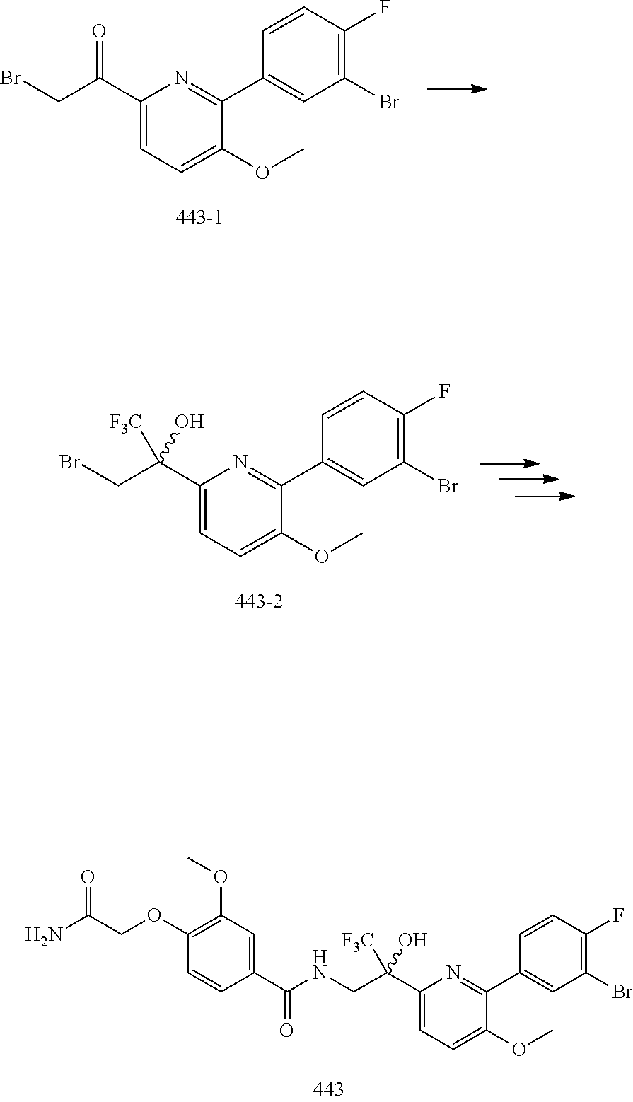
C1(C(CBr)=O)=CC=C(OC)C(C2=CC(Br)=C(F)C=C2)=N1.C1(C(CBr)(O)[F3C])=CC=C(OC)C(C2=CC(Br)=C(F)C=C2)=N1.C1(C(CNC(C2=CC(OC)=C(OCC(N)=O)C=C2)=O)(O)[F3C])=CC=C(OC)C(C2=CC(Br)=C(F)C=C2)=N1
